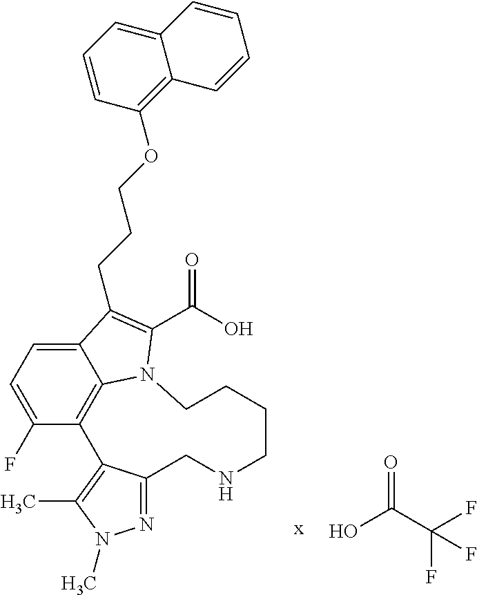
N1=C2C(=C(C)N1C)C1=C3C(=CC=C1F)C(CCCOC1=C4C(=CC=C1)C=CC=C4)=C(C(O)=O)N3CCCCNC2.O=C(C(F)(F)F)O
